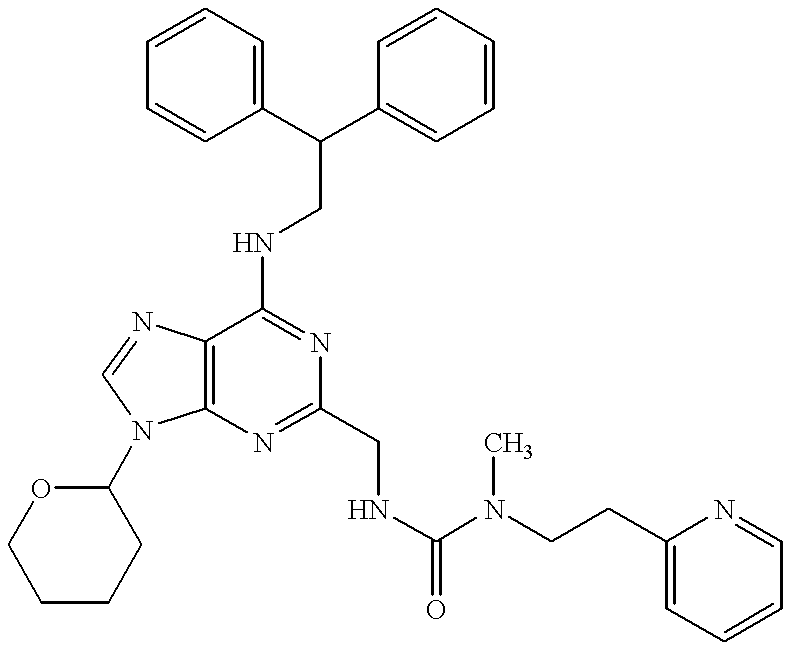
C12=C(N=C(CNC(N(CCC3=CC=CC=N3)C)=O)N=C1NCC(C1=CC=CC=C1)C1=CC=CC=C1)N(C1OCCCC1)C=N2
